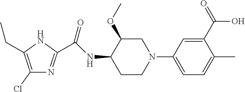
C1(Cl)=C(CC)NC(C(NC2C(OC)CN(C3=CC=C(C)C(C(=O)O)=C3)CC2)=O)=N1
